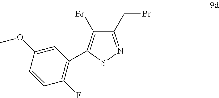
C(C1=NSC(C2=C(F)C=CC(OC)=C2)=C1Br)Br
